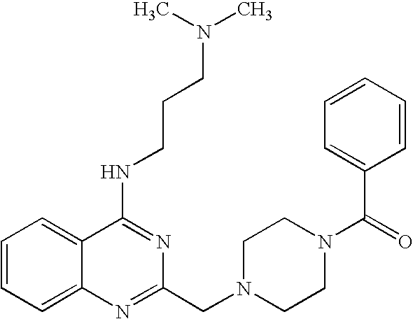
C1=CC=C2C(=C1)C(NCCCN(C)C)=NC(CN1CCN(C(=O)C3=CC=CC=C3)CC1)=N2
